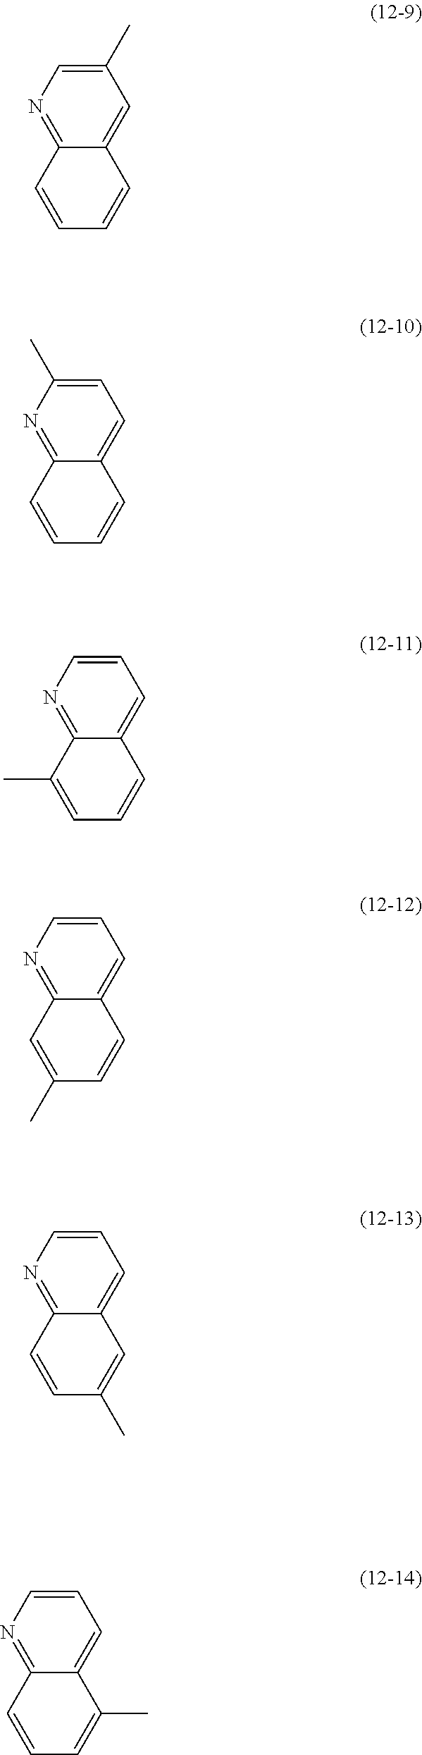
C1(C)=CN=C2C(=C1)C=CC=C2.C1=C(C)N=C2C(=C1)C=CC=C2.C1=CN=C2C(=C1)C=CC=C2C.C1=CN=C2C(=C1)C=CC(C)=C2.C1=CN=C2C(=C1)C=C(C)C=C2.C1=CN=C2C(=C1)C(C)=CC=C2
